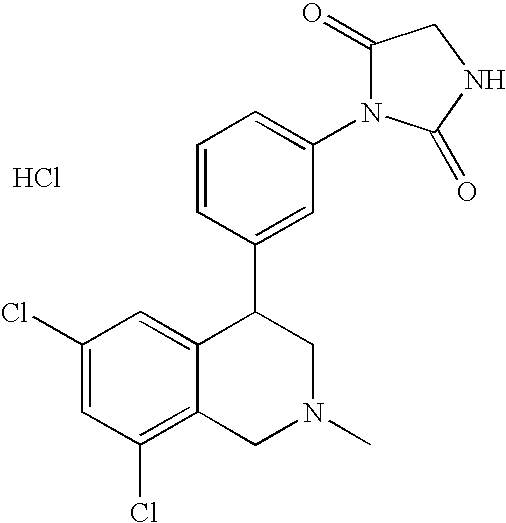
Cl.C1(Cl)=CC(Cl)=C2C(=C1)C(C1=CC(N3C(=O)CNC3=O)=CC=C1)CN(C)C2
